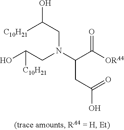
OC(CN(C(C([ORA4])=O)CC(=O)O)CC(O)[C10H21])[C10H21]
